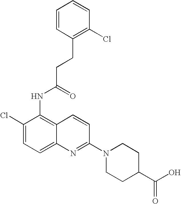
C1=CC(CCC(NC2=C3C(=CC=C2Cl)N=C(N2CCC(C(O)=O)CC2)C=C3)=O)=C(Cl)C=C1
